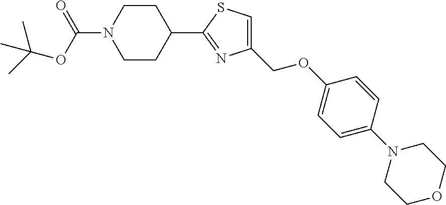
C1(C2CCN(C(OC(C)(C)C)=O)CC2)=NC(COC2=CC=C(N3CCOCC3)C=C2)=CS1
